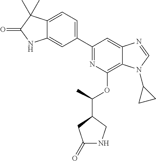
C1(C2=CC=C3C(=C2)NC(=O)C3(C)C)=NC(OC(C2CC(=O)NC2)C)=C2C(=C1)N=CN2C1CC1
